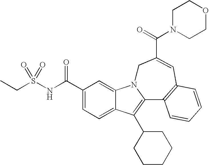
C1(C(NS(=O)(=O)CC)=O)=CC=C2C(=C1)N1C(=C2C2CCCCC2)C2=C(C=C(C(=O)N3CCOCC3)C1)C=CC=C2
